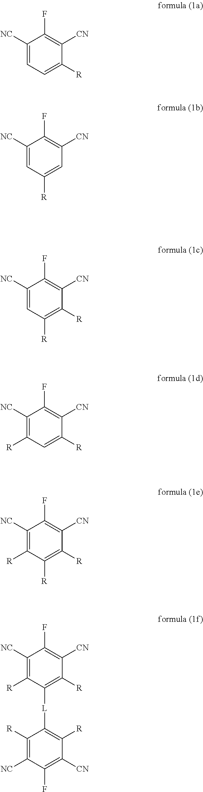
C1([NC])=CC=C([R])C([CN])=C1F.C1([NC])=CC([R])=CC([CN])=C1F.C1([NC])=CC([R])=C([R])C([CN])=C1F.C1([NC])=C([R])C=C([R])C([CN])=C1F.C1([NC])=C([R])C([R])=C([R])C([CN])=C1F.C1([NC])=C([R])C([L]C2=C([R])C([CN])=C(F)C([NC])=C2[R])=C([R])C([CN])=C1F
